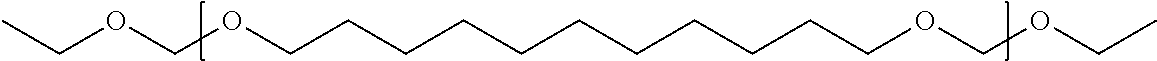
CCOCOCCCCCCCCCCCOCOCC
